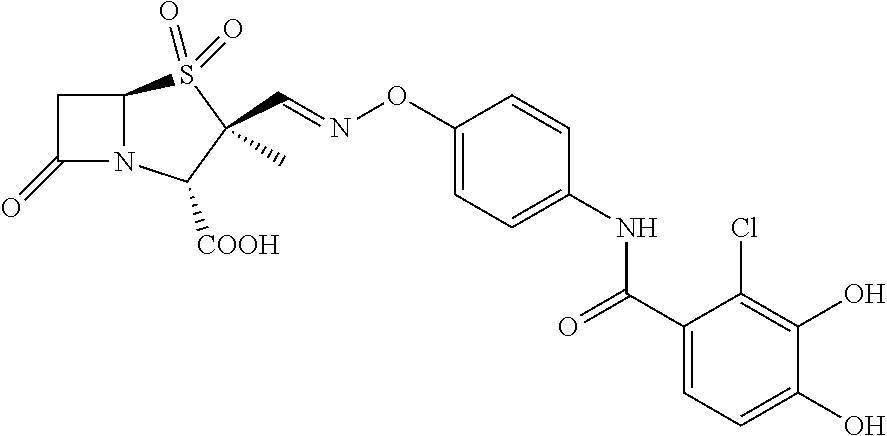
C1(ON=CC2(C)S(=O)(=O)C3N(C2[COOH])C(=O)C3)=CC=C(NC(C2=CC=C(O)C(O)=C2Cl)=O)C=C1
